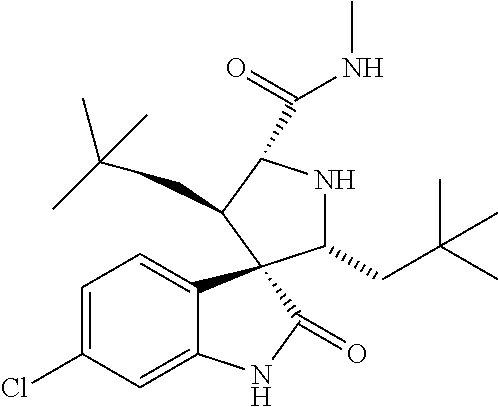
C1=C(Cl)C=C2C(=C1)C1(C(=O)N2)C(CC(C)(C)C)NC(C(=O)NC)C1CC(C)(C)C
